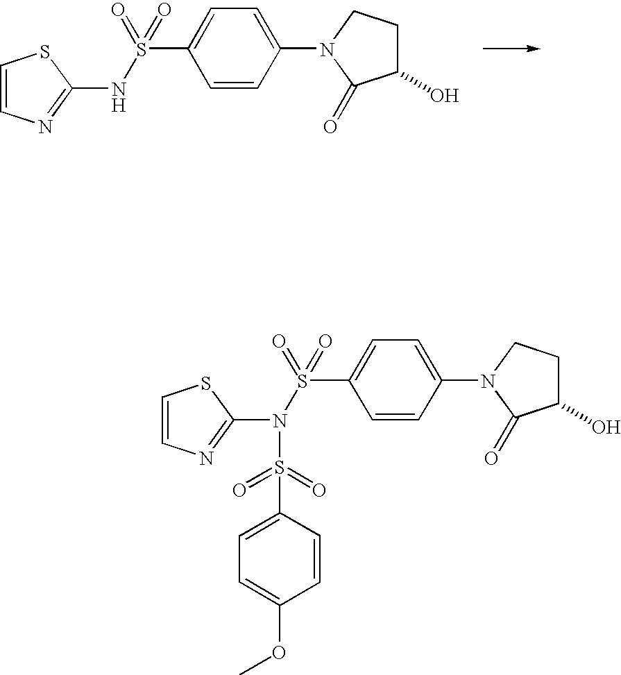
C1=CN=C(N(S(C2=CC=C(N3C(=O)C(O)CC3)C=C2)(=O)=O)S(=O)(=O)C2=CC=C(OC)C=C2)S1.C1=CN=C(NS(C2=CC=C(N3C(=O)C(O)CC3)C=C2)(=O)=O)S1
